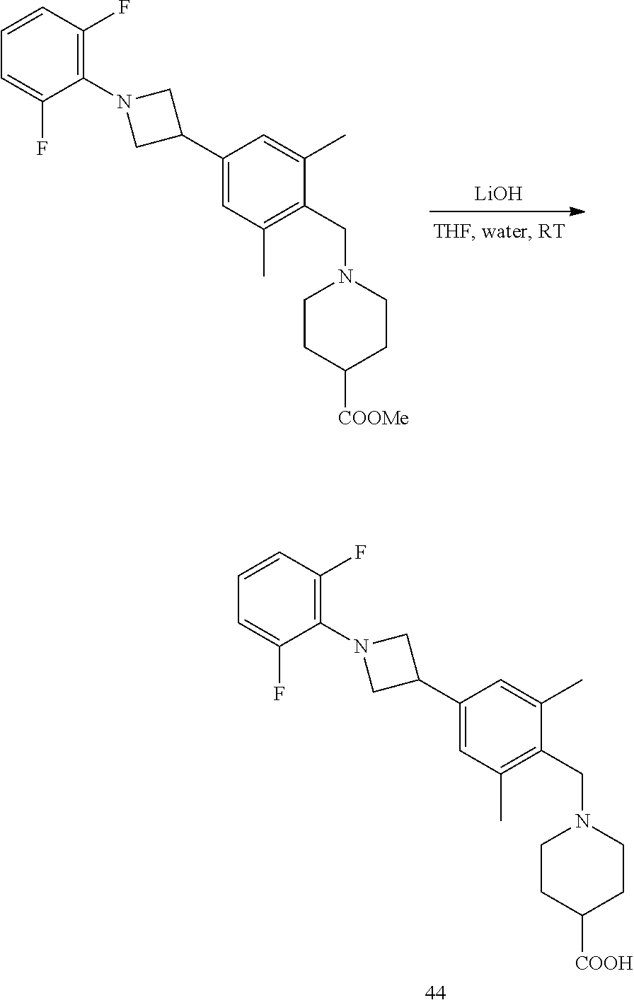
[LiOH].C1=C(C2CN(C3=C(F)C=CC=C3F)C2)C=C(C)C(CN2CCC([COOMe])CC2)=C1C.C1=C(C2CN(C3=C(F)C=CC=C3F)C2)C=C(C)C(CN2CCC([COOH])CC2)=C1C
